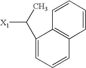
C1(C(C)[X1])=CC=CC2=C1C=CC=C2
